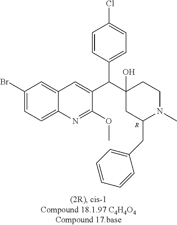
C1(Br)=CC=C2C(=C1)C=C(C(C1(O)CC(CC3=CC=CC=C3)N(C)CC1)C1=CC=C(Cl)C=C1)C(OC)=N2.[R]
